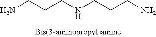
NCCCNCCCN
